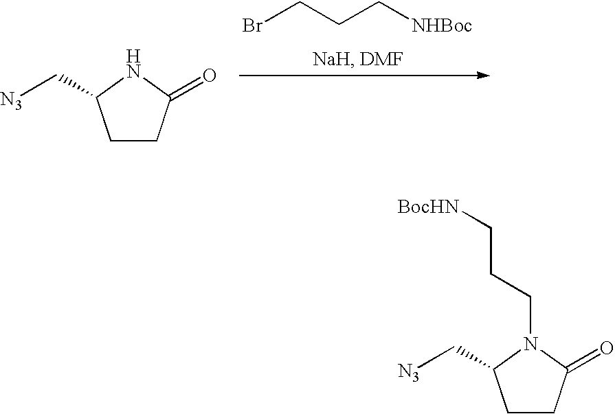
C1CC(=O)NC1C[N3].BrCCC[NHBoc].C1CC(=O)N(CCC[BocHN])C1C[N3]
